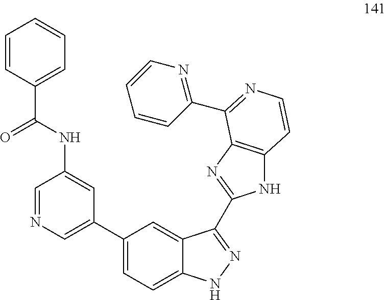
C1(C2=CN=CC(NC(C3=CC=CC=C3)=O)=C2)=CC=C2C(=C1)C(C1=NC3=C(N1)C=CN=C3C1=NC=CC=C1)=NN2
